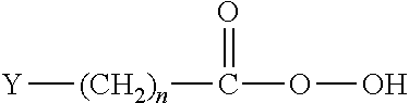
[Y][(CH2)n]C(OO)=O
